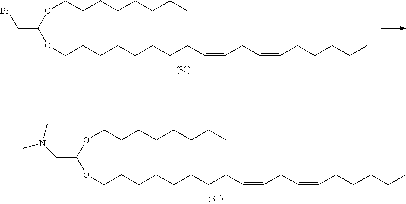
C(OCCCCCCCCC=CCC=CCCCCC)(OCCCCCCCC)CN(C)C.C(OCCCCCCCCC=CCC=CCCCCC)(OCCCCCCCC)CBr
